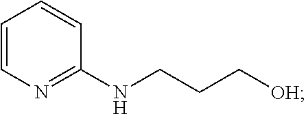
C1=CN=C(NCCC[OH])C=C1
